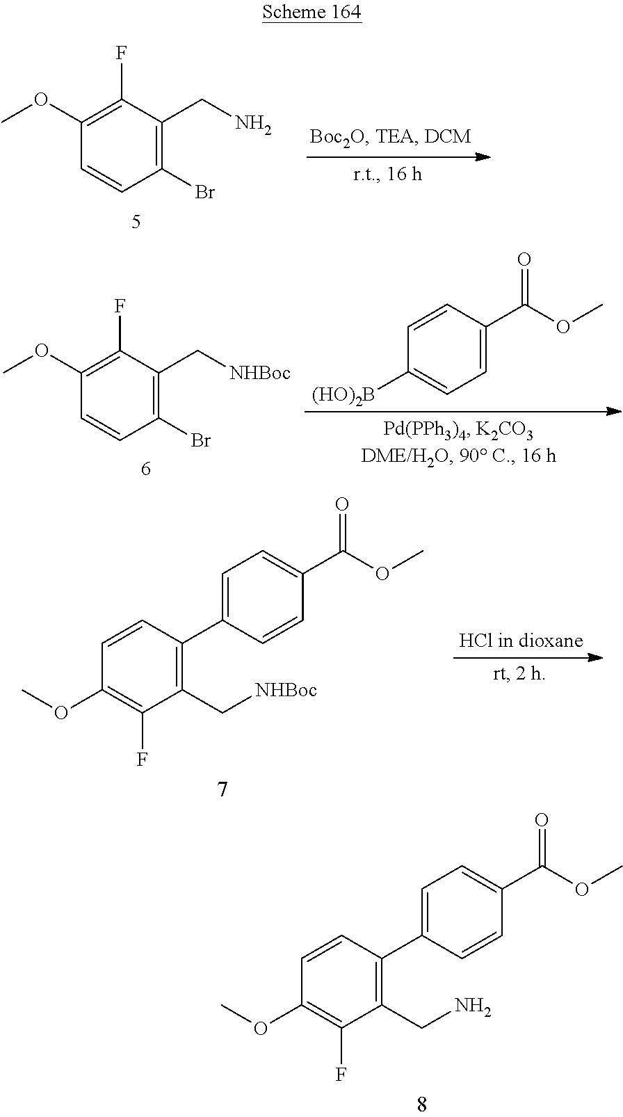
C1(C2=CC=C(C(OC)=O)C=C2)=C(CN)C(F)=C(OC)C=C1.C1(Br)=C(CN)C(F)=C(OC)C=C1.C1(Br)=C(C[NHBoc])C(F)=C(OC)C=C1.C1=C(C(OC)=O)C=CC([(HO)2B])=C1.C1(C2=CC=C(C(OC)=O)C=C2)=C(C[NHBoc])C(F)=C(OC)C=C1
